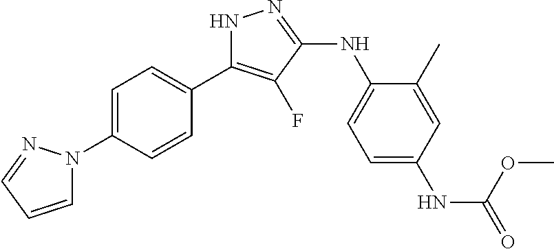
C1=C(N2C=CC=N2)C=CC(C2=C(F)C(NC3=CC=C(NC(=O)OC)C=C3C)=NN2)=C1
